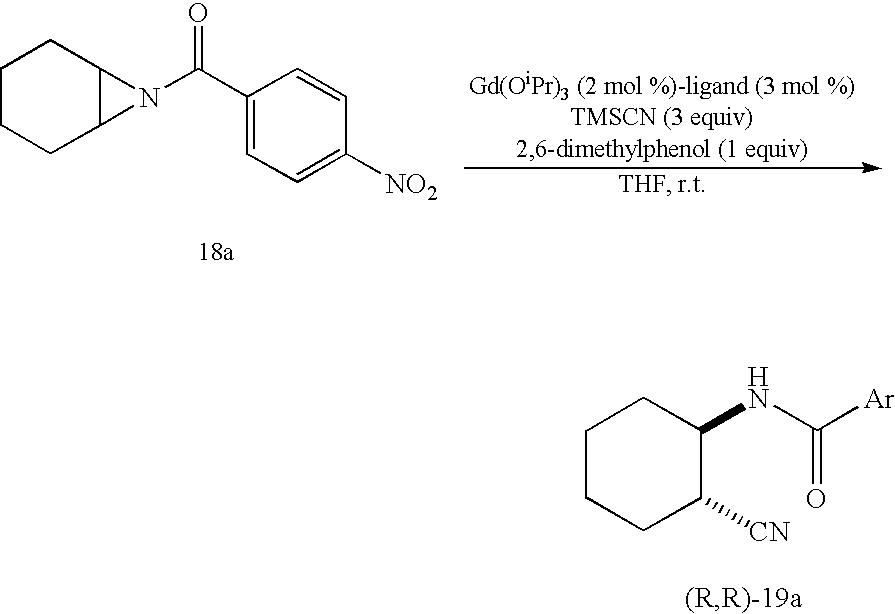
C1C([CN])C(NC([Ar])=O)CCC1.C1CCC2C(C1)N2C(C1=CC=C([NO2])C=C1)=O
